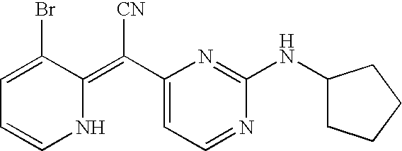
C1=C(Br)C(=C(C2=CC=NC(NC3CCCC3)=N2)[CN])NC=C1
